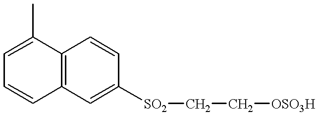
C(C[OSO3H])[SO2]C1=CC2=C(C=C1)C(C)=CC=C2
